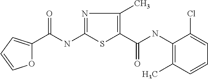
C(NC1=NC(C)=C(C(=O)NC2=C(C)C=CC=C2Cl)S1)(C1=CC=CO1)=O
